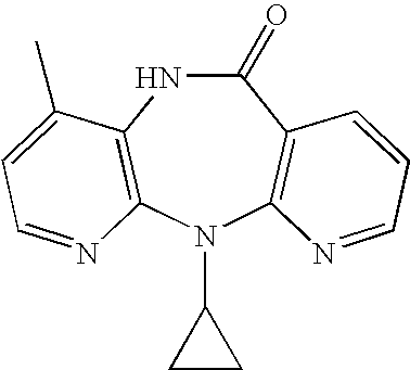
C1(=O)NC2=C(N(C3CC3)C3=C1C=CC=N3)N=CC=C2C
